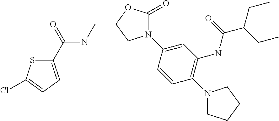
C1(C(=O)NCC2OC(=O)N(C3=CC(NC(C(CC)CC)=O)=C(N4CCCC4)C=C3)C2)=CC=C(Cl)S1
